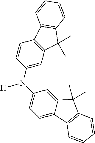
[H]N(C1=CC=C2C(=C1)C(C)(C)C1=C2C=CC=C1)C1=CC2=C(C=C1)C1=C(C2(C)C)C=CC=C1
